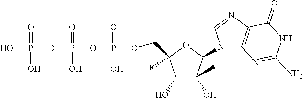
C1(O)C(C)(O)C(N2C3=C(N=C2)C(=O)NC(N)=N3)OC1(F)COP(OP(OP(O)(O)=O)(O)=O)(O)=O
